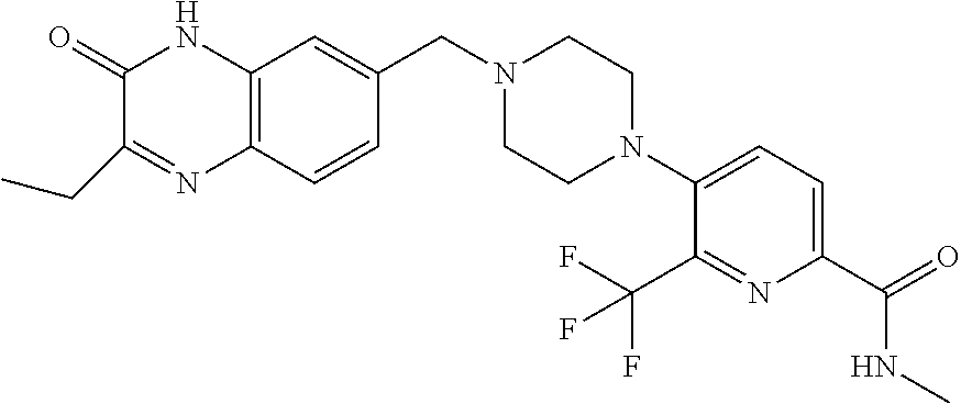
C1(=O)C(CC)=NC2=C(N1)C=C(CN1CCN(C3=CC=C(C(NC)=O)N=C3C(F)(F)F)CC1)C=C2
